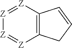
C12=C(CC=C1)[Z]=[Z][Z]=[Z]2
